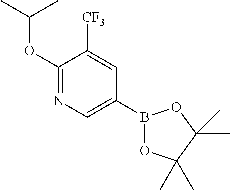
C1(OC(C)C)=NC=C(B2OC(C)(C)C(C)(C)O2)C=C1[CF3]
